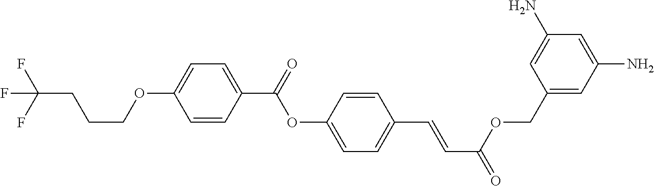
C1=CC(C=CC(=O)OCC2=CC(N)=CC(N)=C2)=CC=C1OC(=O)C1=CC=C(OCCCC(F)(F)F)C=C1
